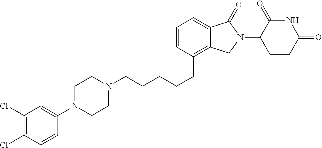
C(CCCC1=C2C(=CC=C1)C(=O)N(C1C(=O)NC(=O)CC1)C2)CN1CCN(C2=CC(Cl)=C(Cl)C=C2)CC1
